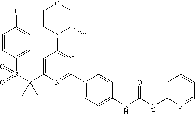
S(C1(C2=CC(N3C(C)COCC3)=NC(C3=CC=C(NC(NC4=CC=CC=N4)=O)C=C3)=N2)CC1)(=O)(=O)C1=CC=C(F)C=C1
